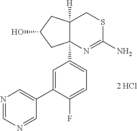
N1=CN=CC(C2=CC(C34N=C(N)SCC3([H])CC(O)C4)=CC=C2F)=C1.[2 HCl]
